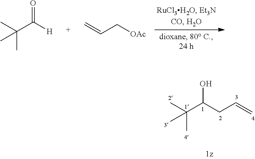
C=CC[OAc].O=C(C(C)(C)C)[H].C(C(CC=C)O)(C)(C)C
